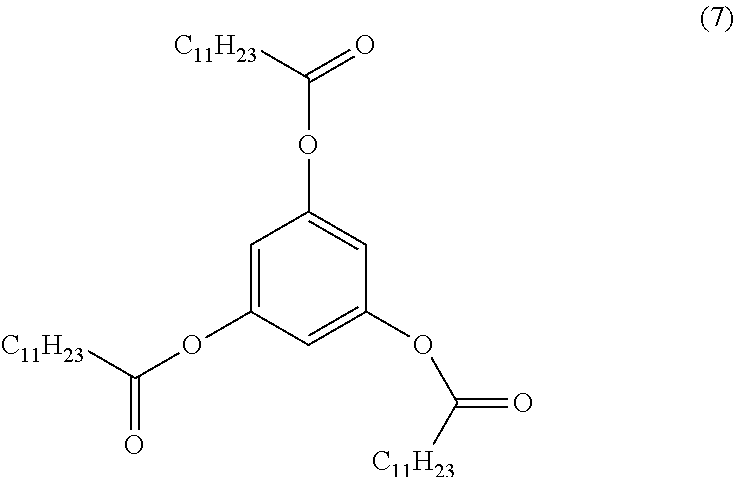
C1=C(OC([C11H23])=O)C=C(OC(=O)[C11H23])C=C1OC(=O)[C11H23]
